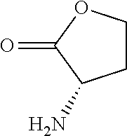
NC1CCOC1=O
